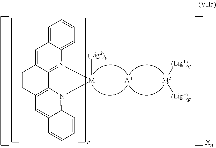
[M1]1([(Lig2)y])N2=C3C(=CC4=CC=CC=C42)CCC2=C3N1=C1C(=C2)C=CC=C1.[(Lig1)q][M2][(Lig3)p].[A3]
